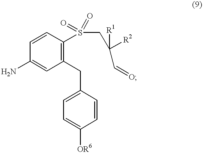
C1(N)=CC(CC2=CC=C([OR6])C=C2)=C(S(CC(C=O)([R2])[R1])(=O)=O)C=C1
